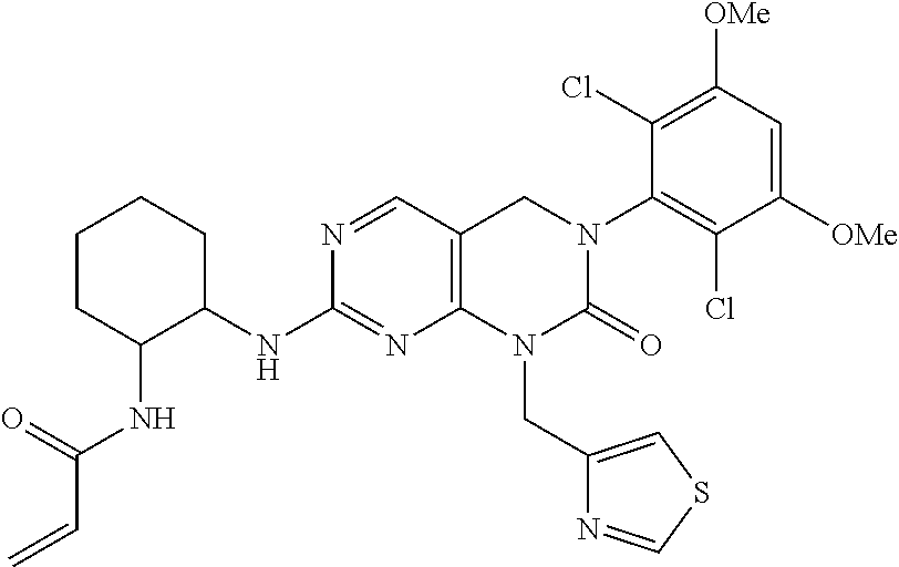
C1C(NC(C=C)=O)C(NC2=NC3=C(C=N2)CN(C2=C(Cl)C([OMe])=CC([OMe])=C2Cl)C(=O)N3CC2=CSC=N2)CCC1
